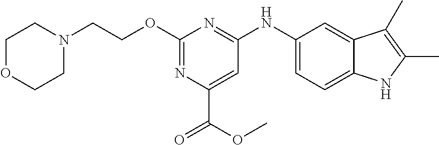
N1(CCOC2=NC(C(OC)=O)=CC(NC3=CC=C4C(=C3)C(C)=C(C)N4)=N2)CCOCC1
